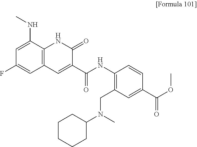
C1=C(NC)C2=C(C=C1F)C=C(C(NC1=C(CN(C3CCCCC3)C)C=C(C(OC)=O)C=C1)=O)C(=O)N2
